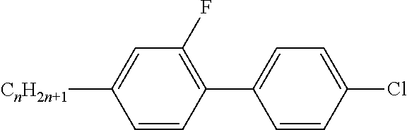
C1(C2=C(F)C=C([CnH2n+1])C=C2)=CC=C(Cl)C=C1
